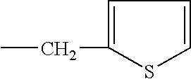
CCC1=CC=CS1
